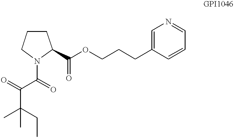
C1CCN(C(C(C(C)(CC)C)=O)=O)C1C(OCCCC1=CN=CC=C1)=O
